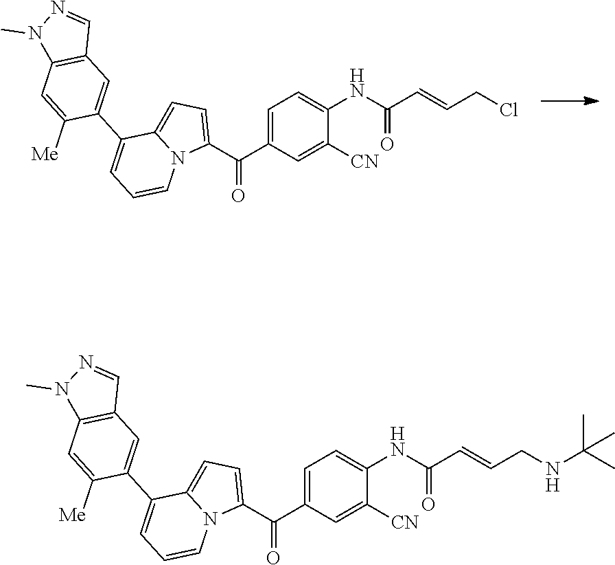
C(C=CCCl)(=O)NC1=CC=C(C(C2=CC=C3C(C4=CC5=C(C=C4[Me])N(C)N=C5)=CC=CN32)=O)C=C1[CN].C1=C(NC(C=CCNC(C)(C)C)=O)C([CN])=CC(C(C2=CC=C3C(C4=CC5=C(C=C4[Me])N(C)N=C5)=CC=CN32)=O)=C1
